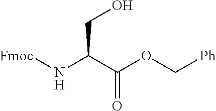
N(C(C(OC[Ph])=O)CO)[Fmoc]
